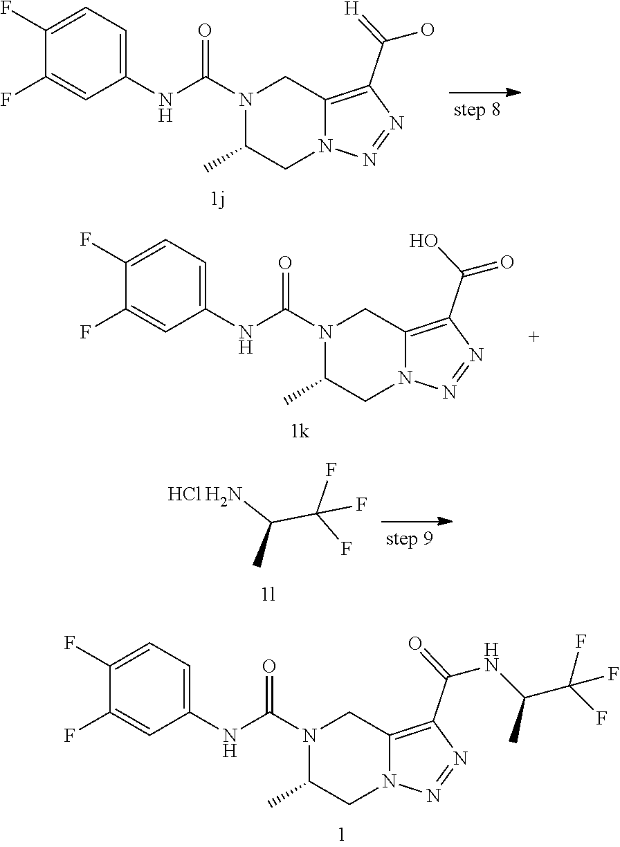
C1(F)=CC=C(NC(N2C(C)CN3C(=C(C(NC(C)C(F)(F)F)=O)N=N3)C2)=O)C=C1F.C1(F)=CC=C(NC(N2C(C)CN3C(=C(C(O)=[H])N=N3)C2)=O)C=C1F.C1(F)=CC=C(NC(N2C(C)CN3C(=C(C(=O)O)N=N3)C2)=O)C=C1F.NC(C)C(F)(F)F.Cl
